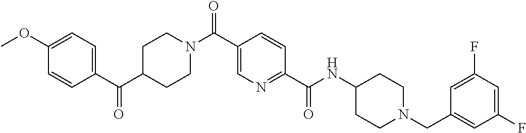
C1CN(C(C2=CN=C(C(=O)NC3CCN(CC4=CC(F)=CC(F)=C4)CC3)C=C2)=O)CCC1C(C1=CC=C(OC)C=C1)=O
